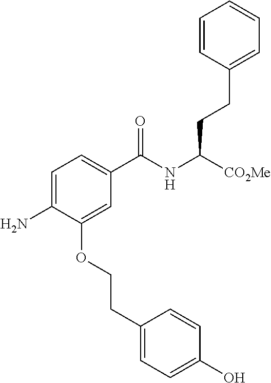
C1=CC(CCC(NC(C2=CC=C(N)C(OCCC3=CC=C(O)C=C3)=C2)=O)[CO2Me])=CC=C1
